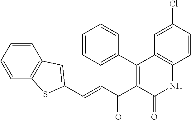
C(=CC(C1=C(C2=CC=CC=C2)C2=C(NC1=O)C=CC(Cl)=C2)=O)C1=CC2=C(C=CC=C2)S1
